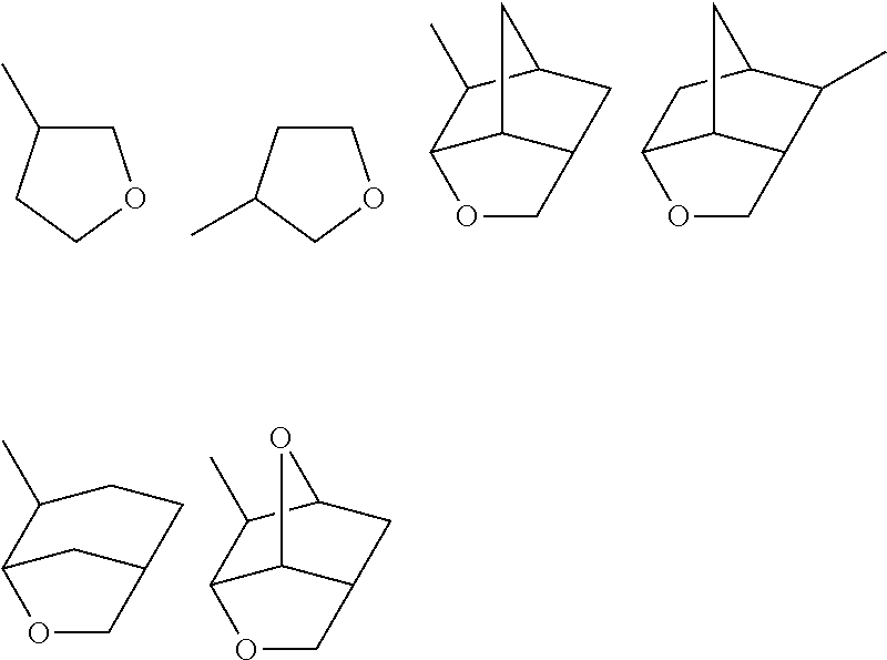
C1C(C)CCO1.C1CC(C)CO1.C12C3C(CC(C1C)C3)CO2.C12C3C(C(C)C(C1)C3)CO2.C12CC(CCC1C)CO2.C12C3C(CC(C1C)O3)CO2
